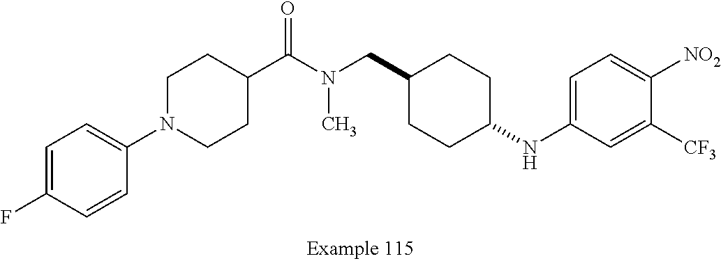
C1=C(F)C=CC(N2CCC(C(N(CC3CCC(NC4=CC=C([NO2])C([CF3])=C4)CC3)C)=O)CC2)=C1
